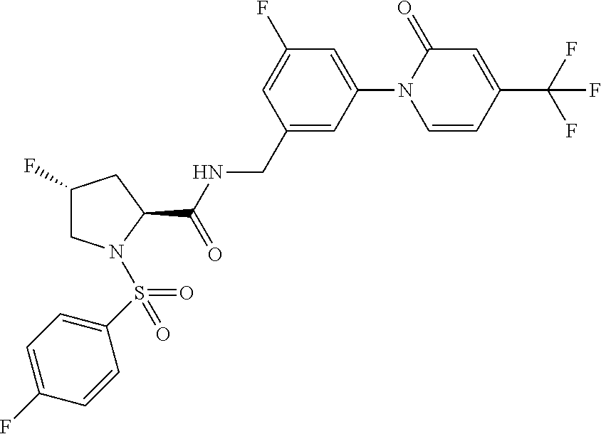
C1=C(C(F)(F)F)C=CN(C2=CC(F)=CC(CNC(C3CC(F)CN3S(=O)(C3=CC=C(F)C=C3)=O)=O)=C2)C1=O
